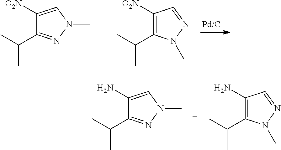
C1([O2N])=CN(C)N=C1C(C)C.C1([O2N])=C(C(C)C)N(C)N=C1.C1(N)=CN(C)N=C1C(C)C.C1(N)=C(C(C)C)N(C)N=C1
